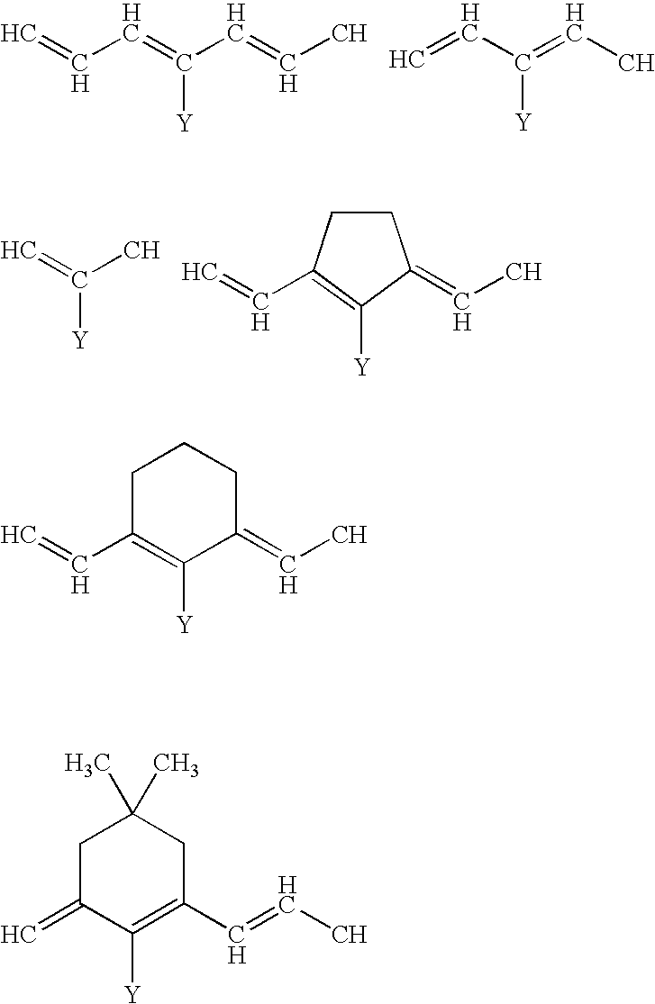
C=CC=C(C=CC)[Y].C=CC(=CC)[Y].C1CC(C=C)=C([Y])C1=CC.C=C(C)[Y].C1C(C=C)=C([Y])C(=CC)CC1.C1C(=C)C([Y])=C(C=CC)CC1(C)C
